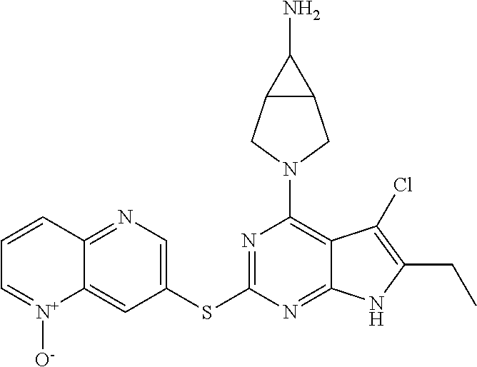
C12=NC=C(SC3=NC(N4CC5C(C4)C5N)=C4C(=N3)NC(CC)=C4Cl)C=C1[N+]([O-])=CC=C2
